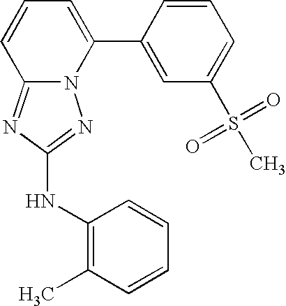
N12C(=NC(NC3=C(C)C=CC=C3)=N1)C=CC=C2C1=CC(S(C)(=O)=O)=CC=C1
